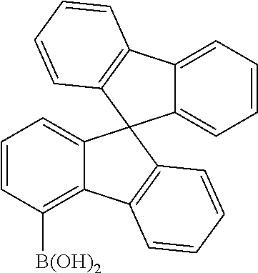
C12=CC=CC([B(OH)2])=C1C1=C(C23C2=CC=CC=C2C2=C3C=CC=C2)C=CC=C1
